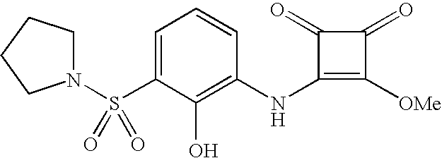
N1(S(C2=CC=CC(NC3=C([OMe])C(=O)C3=O)=C2O)(=O)=O)CCCC1
